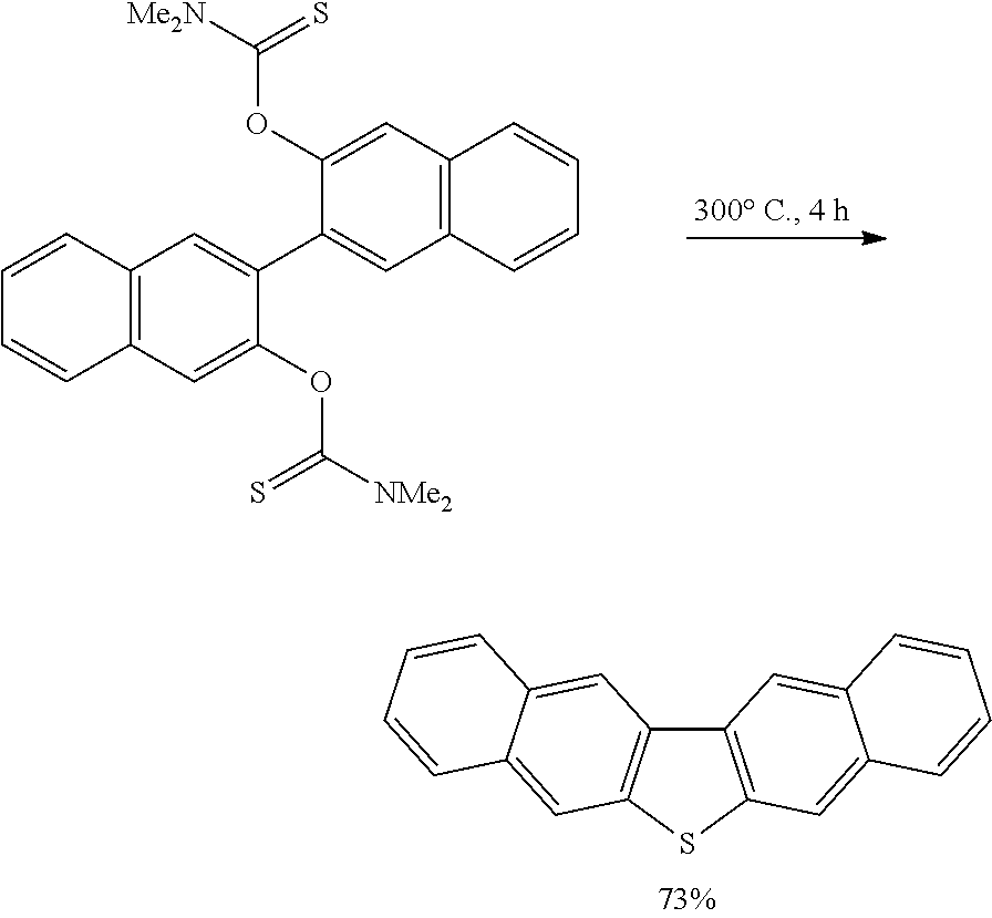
C12=C(C=C(OC([NMe2])=S)C(C3=CC4=C(C=C3OC([Me2N])=S)C=CC=C4)=C1)C=CC=C2.C12=C(SC3=C1C=C1C(=C3)C=CC=C1)C=C1C(=C2)C=CC=C1
